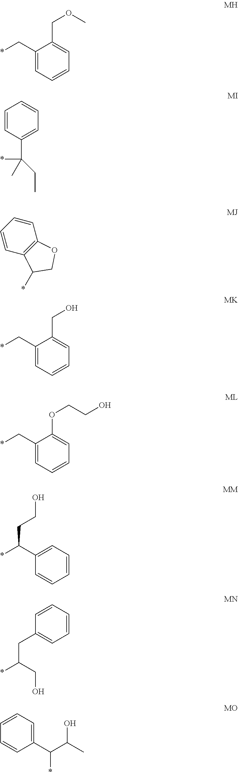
C1(C*)=CC=CC=C1COC.C1=CC(C(*)(C)CC)=CC=C1.C1=CC=CC2=C1OCC2*.C1(C*)=CC=CC=C1CO.C1(C*)=CC=CC=C1OCCO.C1(C(*)CCO)=CC=CC=C1.C1=CC=CC=C1CC(CO)*.C1=CC=C(C(*)C(O)C)C=C1
